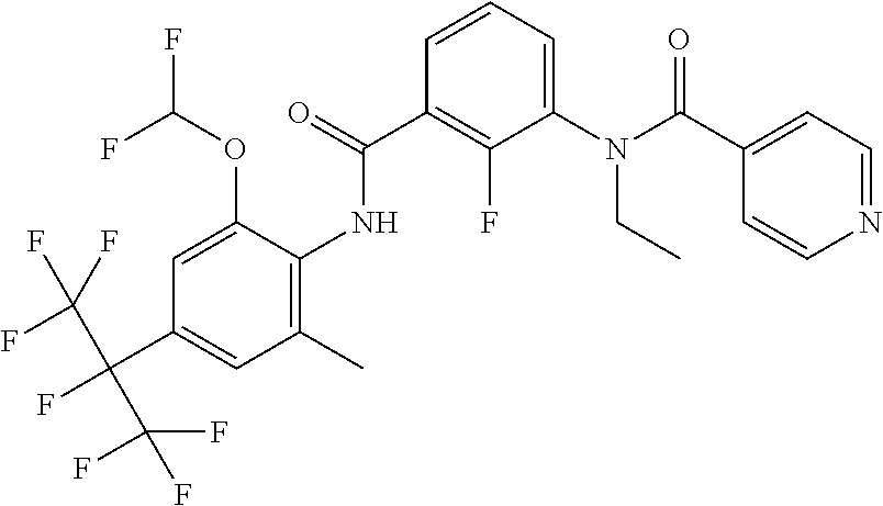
C1=CC=C(N(C(C2=CC=NC=C2)=O)CC)C(F)=C1C(=O)NC1=C(C)C=C(C(C(F)(F)F)(C(F)(F)F)F)C=C1OC(F)F
